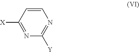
C1=CC([X])=NC([Y])=N1
